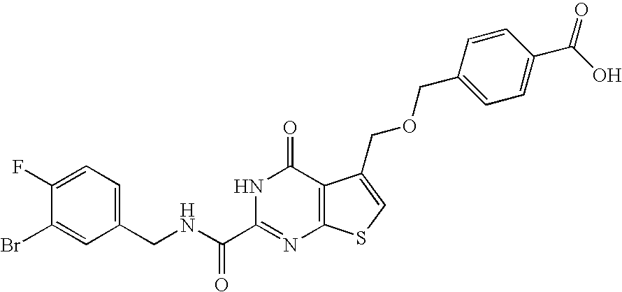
C1(CNC(C2=NC3=C(C(=O)N2)C(COCC2=CC=C(C(O)=O)C=C2)=CS3)=O)=CC=C(F)C(Br)=C1
